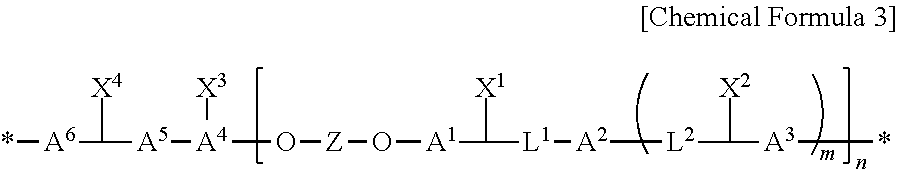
[A4](O[Z]O[A1]C([X1])[L1][A2][L2]C([X2])[A3]*)([A5]C([X4])[A6]*)[X3]
